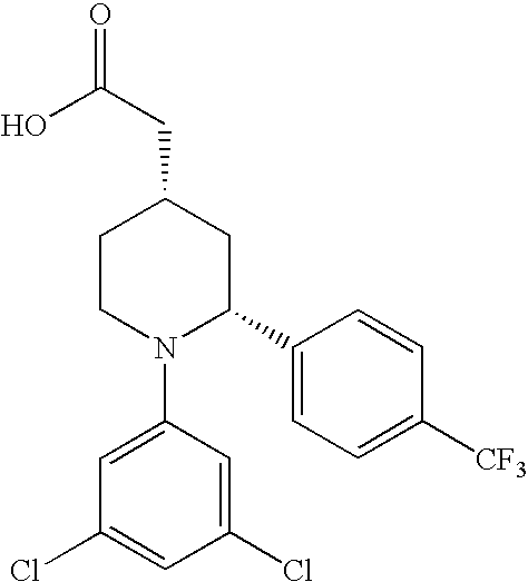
C1=C(N2C(C3=CC=C([CF3])C=C3)CC(CC(=O)O)CC2)C=C(Cl)C=C1Cl
